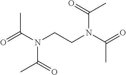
O=C(N(CCN(C(=O)C)C(C)=O)C(=O)C)C
